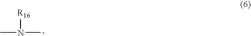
CN(C)[R16]
